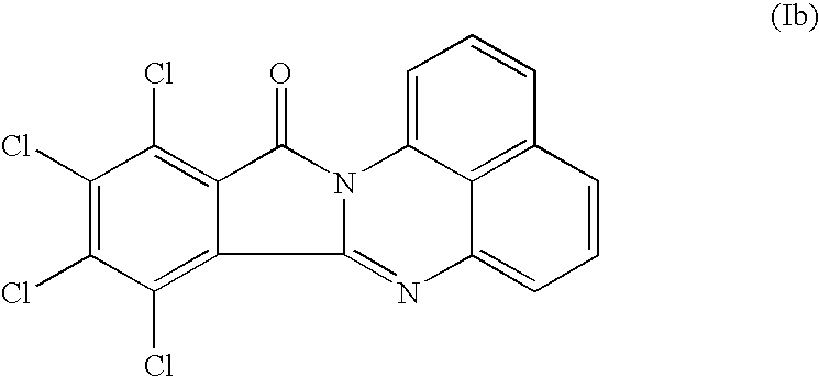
C1(Cl)=C(Cl)C(Cl)=C2C(=C1Cl)C(=O)N1C2=NC2=CC=CC3=C2C1=CC=C3
